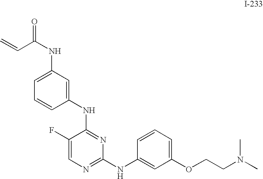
C1=CC(NC2=NC(NC3=CC(OCCN(C)C)=CC=C3)=NC=C2F)=CC(NC(C=C)=O)=C1
